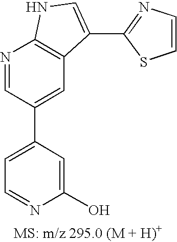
C1(C2=CC=NC(O)=C2)=CC2=C(N=C1)NC=C2C1=NC=CS1
